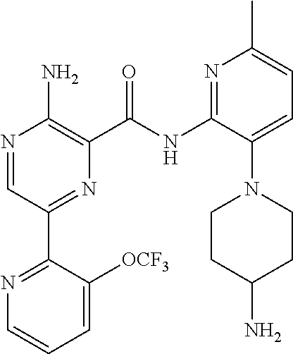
N1=CC(C2=NC=CC=C2[OCF3])=NC(C(NC2=NC(C)=CC=C2N2CCC(N)CC2)=O)=C1N
